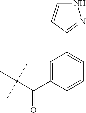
C(C(C)(C)C)(C1=CC(C2=NNC=C2)=CC=C1)=O
